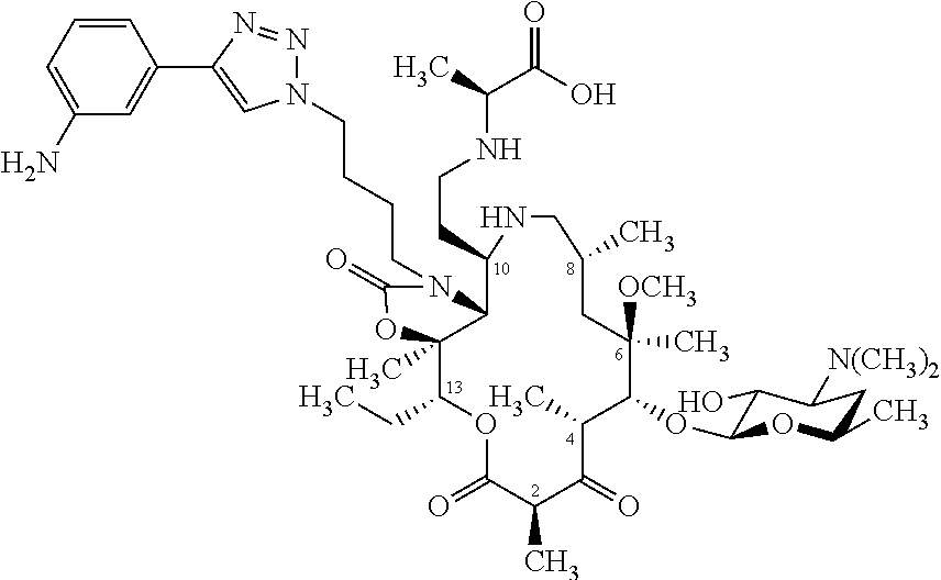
C12C(C)(C(CC)OC(=O)C(C)C(=O)C(C)C(OC3C(O)C([N(CH3)2])CC(C)O3)C(C)([OCH3])CC(C)CNC1CCNC(C(O)=O)C)OC(=O)N2CCCCN1N=NC(C2=CC(N)=CC=C2)=C1
